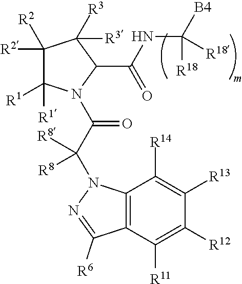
C1([R2])([R2])C([R1])([R1])N(C(C(N2C3=C(C([R11])=C([R12])C([R13])=C3[R14])C([R6])=N2)([R8])[R8])=O)C(C(NC([B4])([R18])[R18])=O)C1([R3])[R3]
